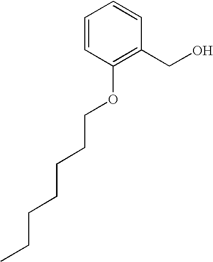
C1=CC(OCCCCCCC)=C(CO)C=C1
